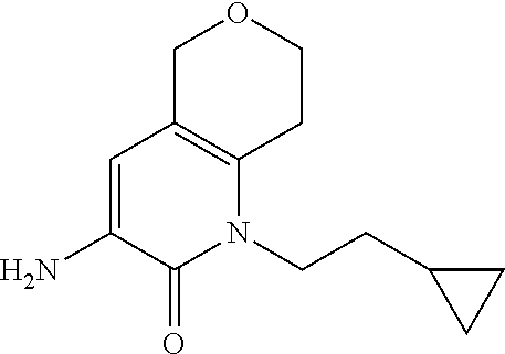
C1=C(N)C(=O)N(CCC2CC2)C2=C1COCC2
